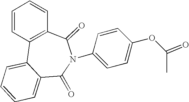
C1=CC2=C(C=C1)C(=O)N(C1=CC=C(OC(C)=O)C=C1)C(=O)C1=CC=CC=C21
